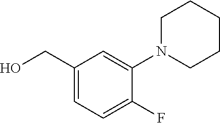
C1(CO)=CC=C(F)C(N2CCCCC2)=C1
